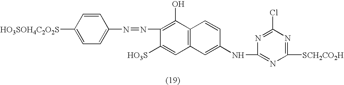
C1=CC([HO3SOH4C2O2S])=CC=C1N=NC1=C(O)C2=C(C=C1[HO3S])C=C(NC1=NC([SCH2CO2H])=NC(Cl)=N1)C=C2
